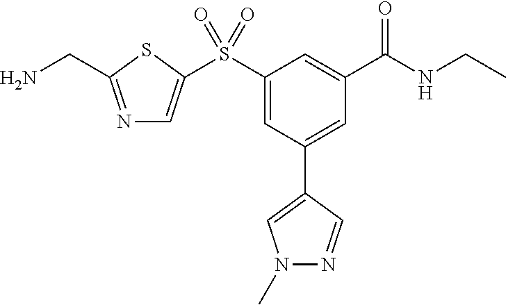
N1=C(CN)SC(S(C2=CC(C3=CN(C)N=C3)=CC(C(NCC)=O)=C2)(=O)=O)=C1
